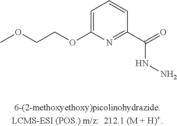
COCCOC1=CC=CC(C(NN)=O)=N1
